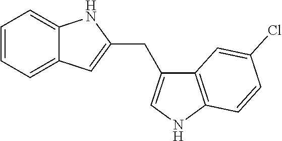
C12=C(NC=C1CC1=CC3=CC=CC=C3N1)C=CC(Cl)=C2
